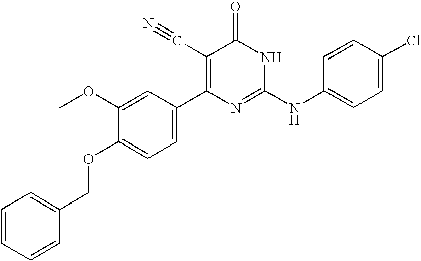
C1=C(OCC2=CC=CC=C2)C(OC)=CC(C2=C(C#N)C(=O)NC(NC3=CC=C(Cl)C=C3)=N2)=C1
